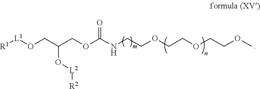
[L1](OCC(COC(NCCOCCOCCOC)=O)O[L2][R2])[R1]
